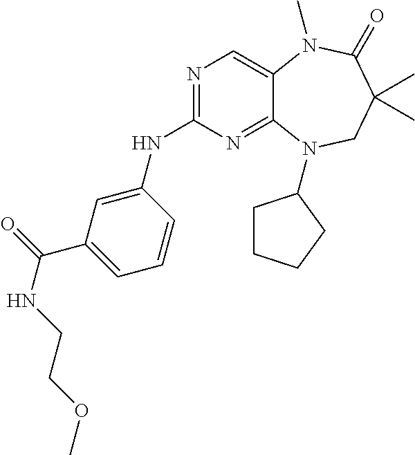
N1=C(NC2=CC(C(=O)NCCOC)=CC=C2)N=C2C(=C1)N(C)C(=O)C(C)(C)CN2C1CCCC1
